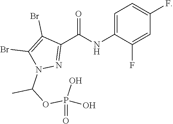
C1=C(NC(C2=NN(C(OP(O)(=O)O)C)C(Br)=C2Br)=O)C(F)=CC(F)=C1
